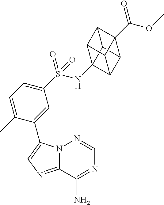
N12C(=NC=C1C1=CC(S(NC34C5C6C3C3C6(C(OC)=O)C5C34)(=O)=O)=CC=C1C)C(N)=NC=N2
